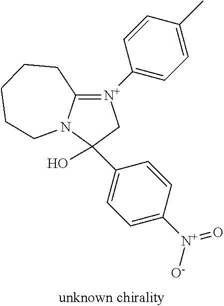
C12=[N+](C3=CC=C(C)C=C3)CC(O)(C3=CC=C([N+]([O-])=O)C=C3)N1CCCCC2
